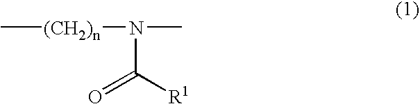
C[(CH2)n]N(C)C([R1])=O
